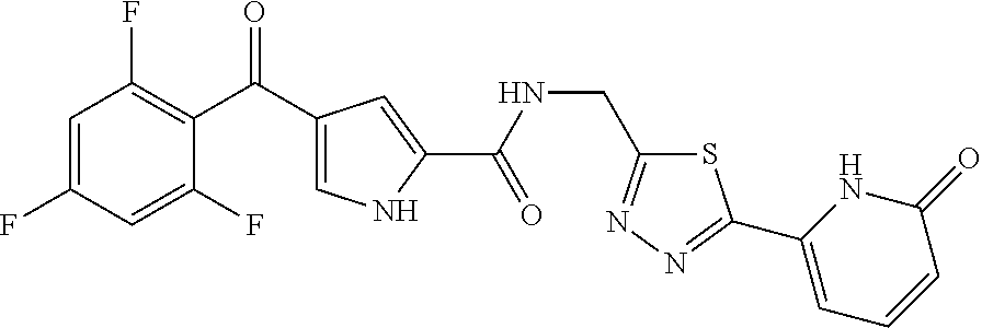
C1=C(F)C=C(F)C(C(=O)C2=CNC(C(NCC3=NN=C(C4=CC=CC(=O)N4)S3)=O)=C2)=C1F
